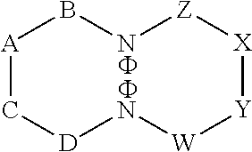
[A]1BN[Z][X][Y][W]N[D]C1.F.F
